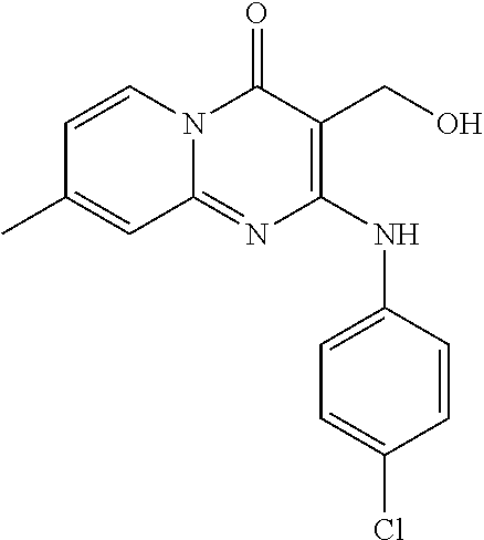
C1=CN2C(=NC(NC3=CC=C(Cl)C=C3)=C(CO)C2=O)C=C1C
